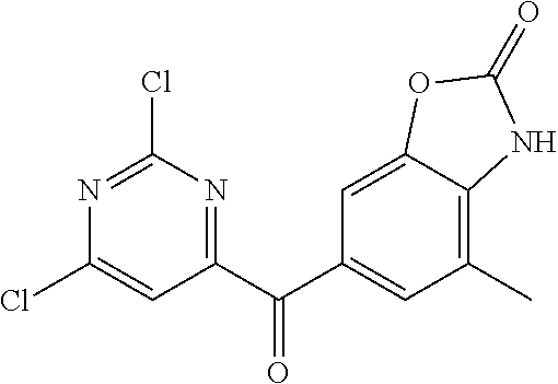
C1(Cl)=CC(C(C2=CC(C)=C3C(=C2)OC(=O)N3)=O)=NC(Cl)=N1
